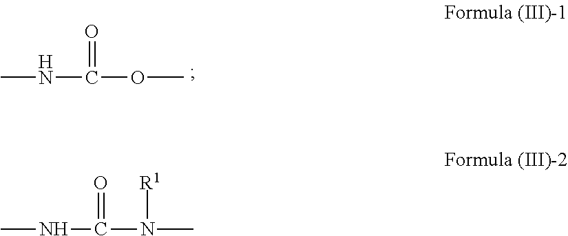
N(C(=O)OC)C.N(C(=O)N(C)[R1])C
